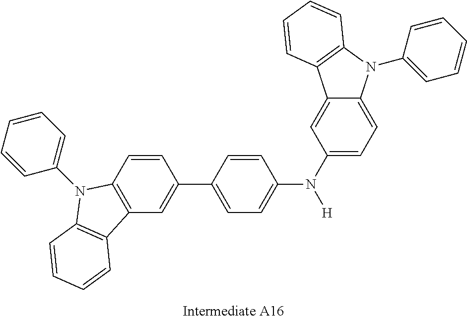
C1=CC(C2=CC=C(N(C3=CC=C4C(=C3)C3=C(N4C4=CC=CC=C4)C=CC=C3)[H])C=C2)=CC2=C1N(C1=CC=CC=C1)C1=C2C=CC=C1
